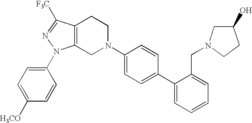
C12=C(CN(C3=CC=C(C4=CC=CC=C4CN4CC(O)CC4)C=C3)CC1)N(C1=CC=C([H3CO])C=C1)N=C2[F3C]
